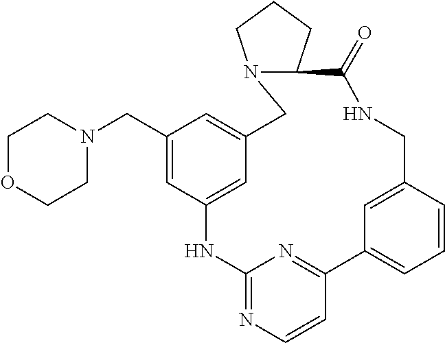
C1OCCN(CC2=CC3=CC(=C2)CN2C(CCC2)C(=O)NCC2=CC(=CC=C2)C2=NC(=NC=C2)N3)C1
